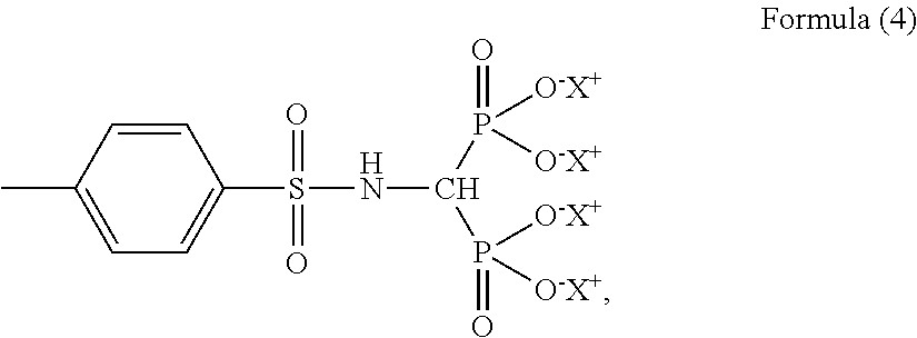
CC1=CC=C(S(=O)(NC(P(=O)([O-X+])[O-X+])P(=O)([O-X+])[O-X+])=O)C=C1
